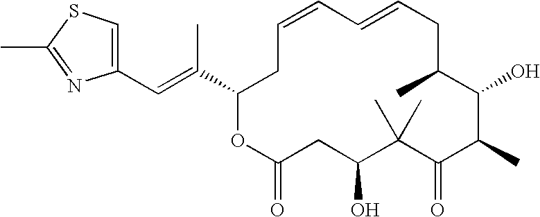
C1=CC=CCC(C)C(O)C(C)C(=O)C(C)(C)C(O)CC(=O)OC(C(=CC2=CSC(C)=N2)C)C1
